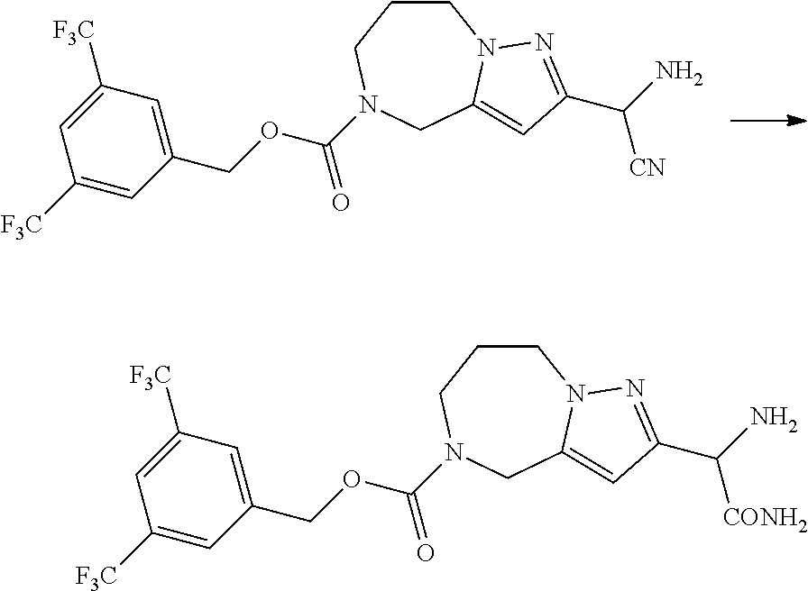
C1CCN(C(=O)OCC2=CC([F3C])=CC([F3C])=C2)CC2=CC(C(N)[CN])=NN12.C1CCN(C(=O)OCC2=CC([F3C])=CC([F3C])=C2)CC2=CC(C(N)[CONH2])=NN12
